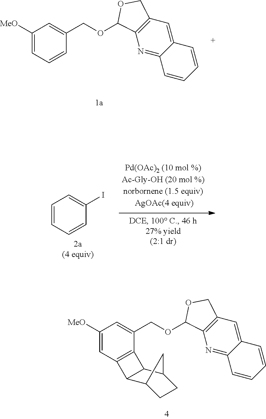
C1([MeO])=CC=CC(COC2C3=C(C=C4C(=N3)C=CC=C4)CO2)=C1.C1=CC=CC(I)=C1.C1([MeO])=CC2=C(C(COC3C4=C(C=C5C(=N4)C=CC=C5)CO3)=C1)C1C2C2CCC1C2
